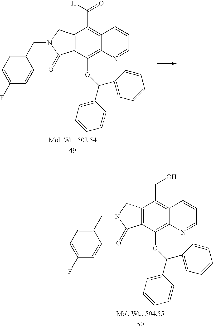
C12=C(C(OC(C3=CC=CC=C3)C3=CC=CC=C3)=C3C(=C1C(=O)[H])C=CC=N3)C(=O)N(CC1=CC=C(F)C=C1)C2.C12=C(C(OC(C3=CC=CC=C3)C3=CC=CC=C3)=C3C(=C1CO)C=CC=N3)C(=O)N(CC1=CC=C(F)C=C1)C2
